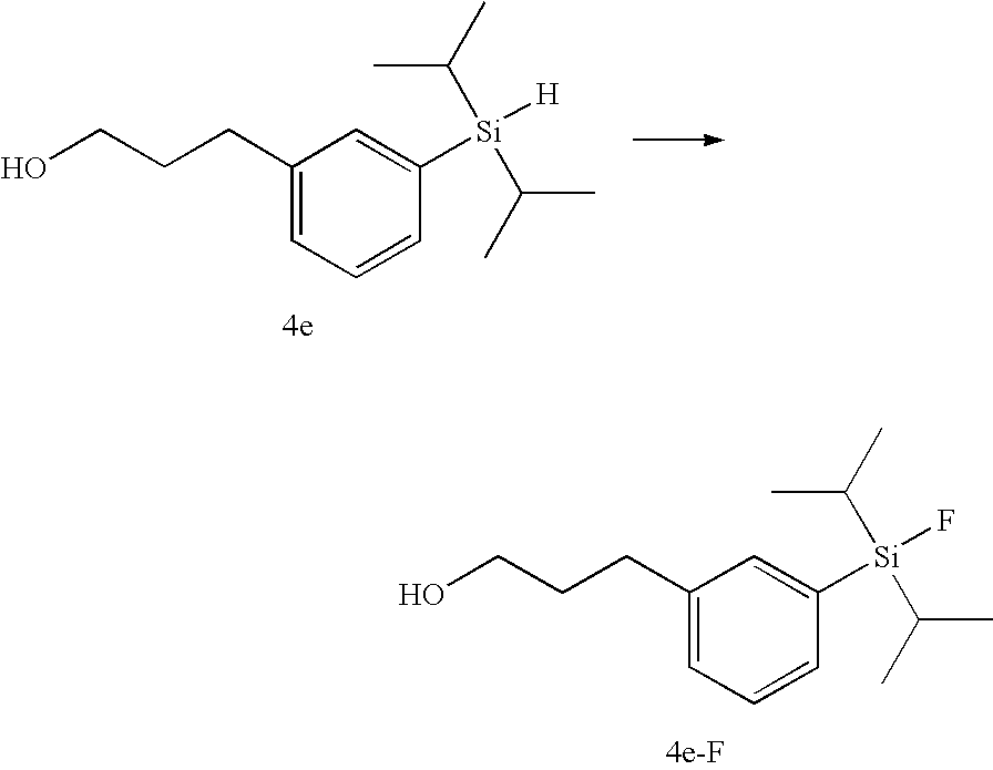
C1(CCCO)=CC=CC([Si](C(C)C)(C(C)C)[H])=C1.C1(CCCO)=CC=CC([Si](C(C)C)(C(C)C)F)=C1
